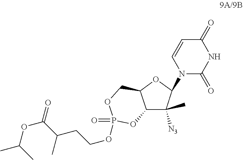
N1(C2OC3C(C2([N3])C)OP(=O)(OCCC(C)C(=O)OC(C)C)OC3)C(=O)NC(=O)C=C1
